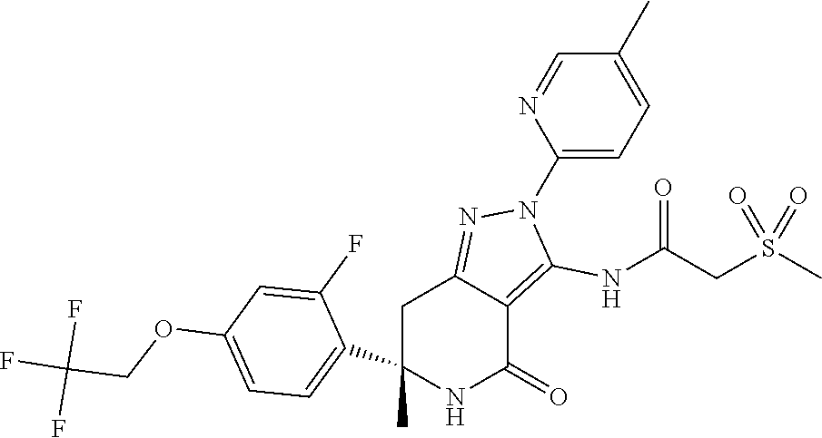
C1(C)(C2=CC=C(OCC(F)(F)F)C=C2F)NC(=O)C2=C(NC(CS(C)(=O)=O)=O)N(C3=CC=C(C)C=N3)N=C2C1
